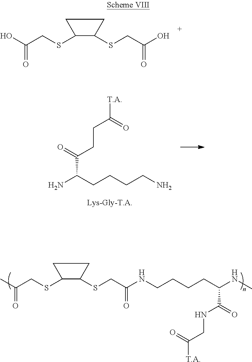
OC(CSC1CCC1SCC(O)=O)=O.NC(CCCCN)C(=O)CCC([T.A])=O.CC(CSC1CCC1SCC(NCCCCC(NC)C(=O)NCC([T.A])=O)=O)=O
